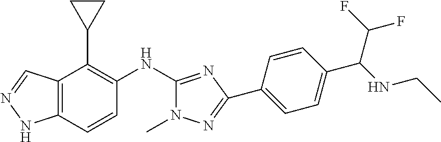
C12=C(C=CC(NC3=NC(C4=CC=C(C(NCC)C(F)F)C=C4)=NN3C)=C1C1CC1)NN=C2
